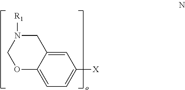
C1=C2C(=CC=C1[X])OCN([R1])C2
